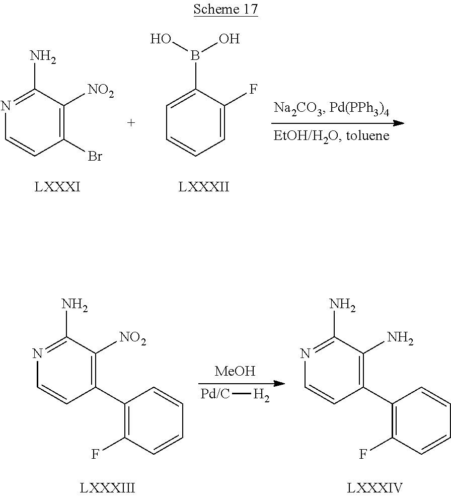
N1=C(N)C([NO2])=C(Br)C=C1.C1=C(B(O)O)C(F)=CC=C1.N1=C(N)C([NO2])=C(C2=C(F)C=CC=C2)C=C1.[MeOH].[Pd/C][H2].N1=C(N)C(N)=C(C2=C(F)C=CC=C2)C=C1
